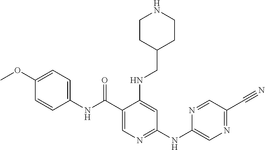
C1(C(NC2=CC=C(OC)C=C2)=O)=CN=C(NC2=CN=C(C#N)C=N2)C=C1NCC1CCNCC1
